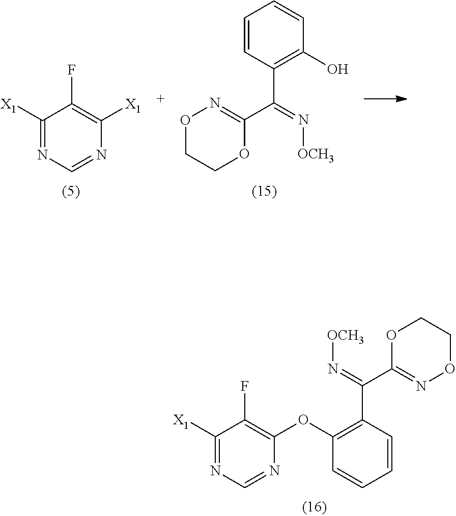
[X1]C1=NC=NC(OC2=C(C(=N[OCH3])C3=NOCCO3)C=CC=C2)=C1F.C1ON=C(C(C2=C(O)C=CC=C2)=N[OCH3])OC1.C1([X1])=NC=NC([X1])=C1F
